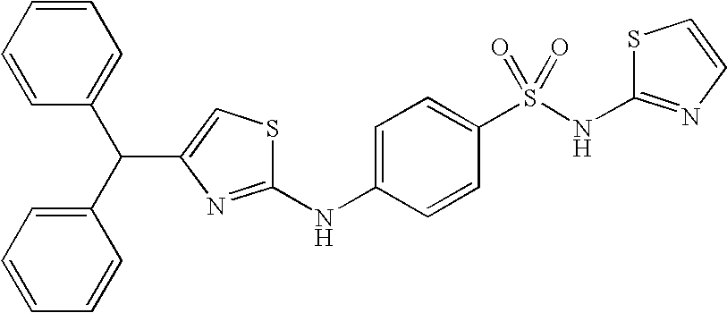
C(C1=CSC(NC2=CC=C(S(NC3=NC=CS3)(=O)=O)C=C2)=N1)(C1=CC=CC=C1)C1=CC=CC=C1
